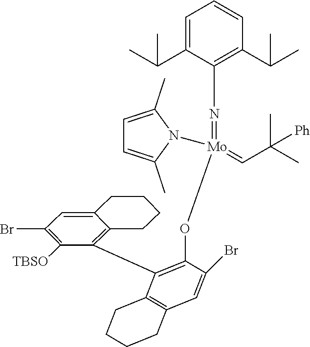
C1=C(C(C)C)C(N=[Mo](OC2=C(C3=C4C(=CC(Br)=C3[TBSO])CCCC4)C3=C(CCCC3)C=C2Br)(=CC(C)(C)[Ph])N2C(C)=CC=C2C)=C(C(C)C)C=C1
